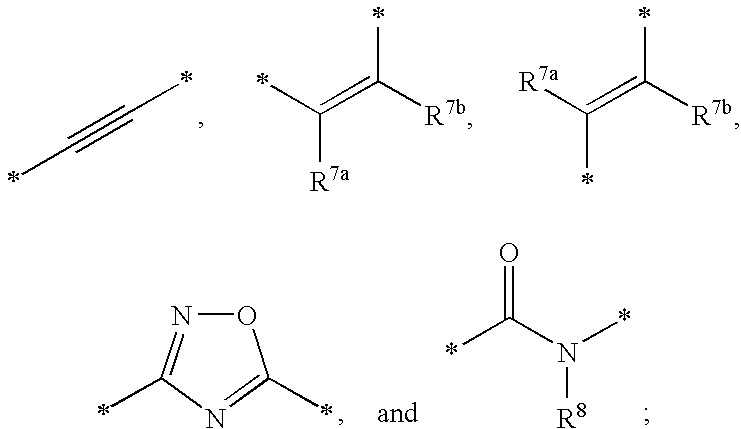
O1N=C(C)N=C1C.*C(N(*)[R8])=O.C(#CC)C.C(=C([R7b])C)([R7a])C.C(=C([R7b])C)([R7a])C
